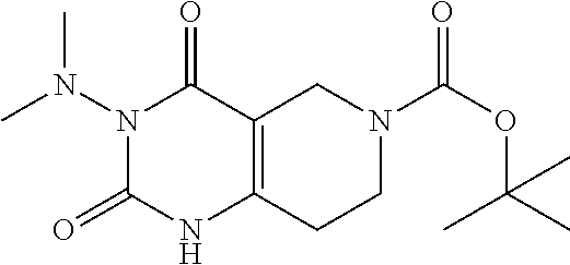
N1(N(C)C)C(=O)NC2=C(C1=O)CN(C(OC(C)(C)C)=O)CC2
